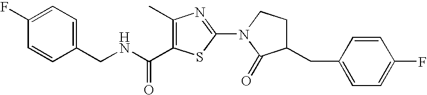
C1(F)=CC=C(CNC(=O)C2=C(C)N=C(N3C(=O)C(CC4=CC=C(F)C=C4)CC3)S2)C=C1
